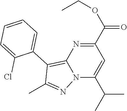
N12C(C(C)C)=CC(C(OCC)=O)=NC1=C(C1=CC=CC=C1Cl)C(C)=N2
